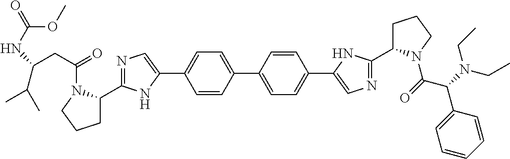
C1=CC(C2=CC=C(C3=CN=C(C4CCCN4C(=O)C(C4=CC=CC=C4)N(CC)CC)N3)C=C2)=CC=C1C1=CN=C(C2CCCN2C(CC(C(C)C)NC(OC)=O)=O)N1
